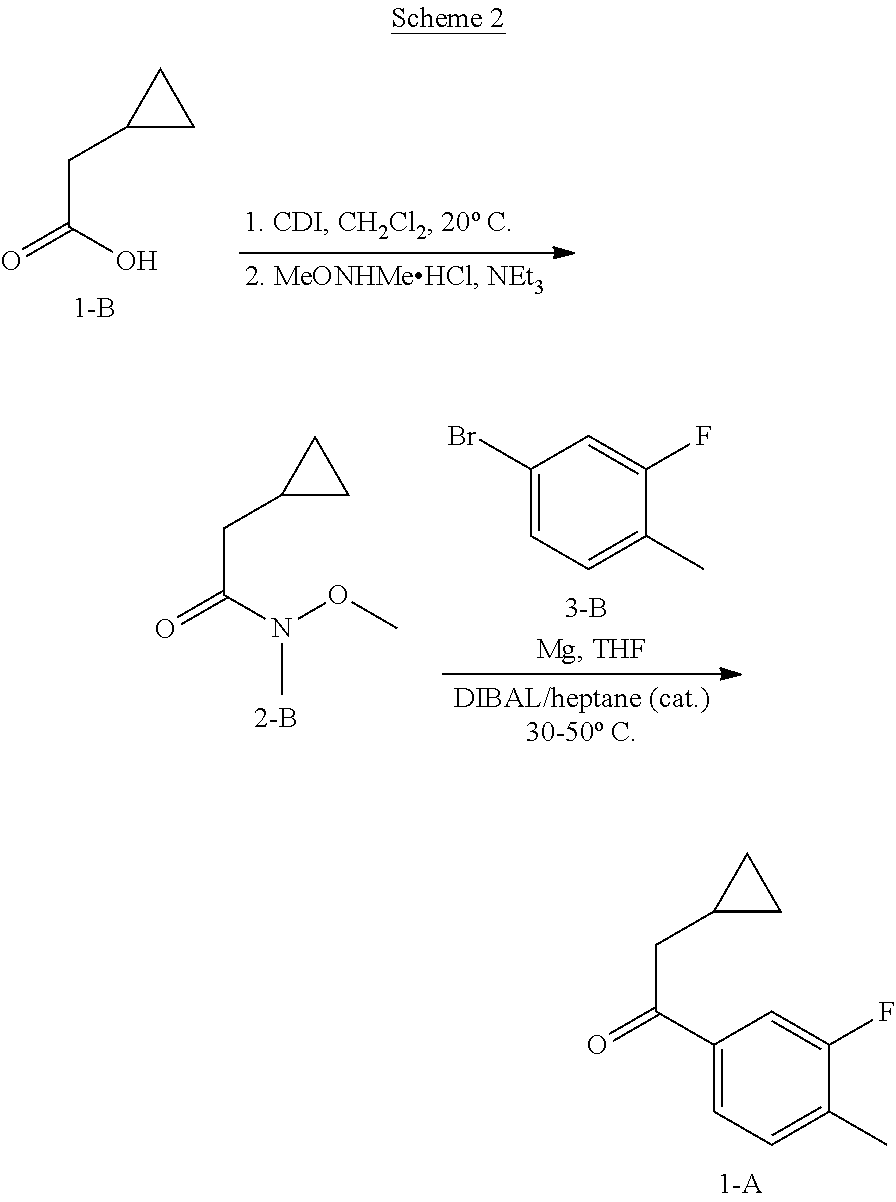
C(C(=O)O)C1CC1.C1(Br)=CC=C(C)C(F)=C1.C(C(=O)N(OC)C)C1CC1.C(C(=O)C1=CC=C(C)C(F)=C1)C1CC1
